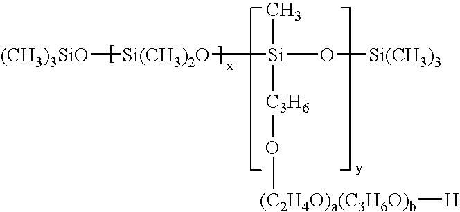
[(CH3)3SiO][Si(CH3)2O][Si](O[Si(CH3)3])(C)[C3H6]O[(C2H4O)a(C3H6O)b][H]
